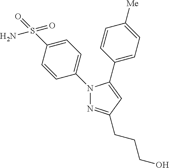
C1=C(N2N=C(CCCO)C=C2C2=CC=C([Me])C=C2)C=CC(S(N)(=O)=O)=C1
